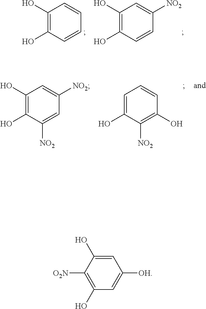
C1(O)=C(O)C=CC=C1.C1(O)=C(O)C=CC([NO2])=C1.C1=C(O)C([NO2])=C(O)C=C1.C1(O)=C(O)C([NO2])=CC([NO2])=C1.C1=C(O)C([O2N])=C(O)C=C1[OH]
